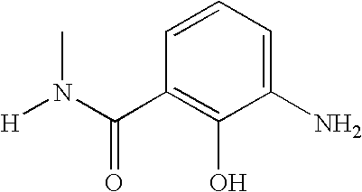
C1=CC(C(N([H])C)=O)=C(O)C(N)=C1
